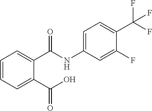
C1(NC(C2=CC=CC=C2C(O)=O)=O)=CC=C(C(F)(F)F)C(F)=C1
